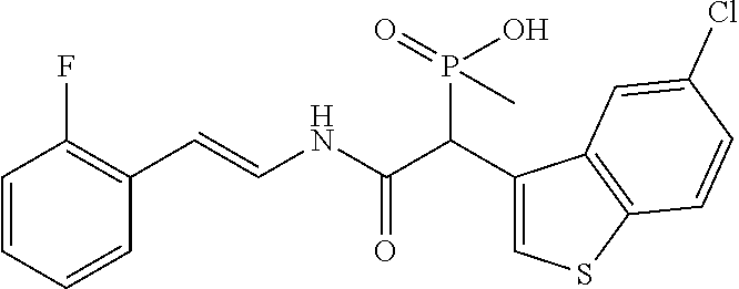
C1=CC=CC(C=CNC(C(C2=CSC3=C2C=C(Cl)C=C3)P(=O)(O)C)=O)=C1F
